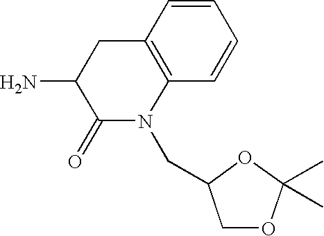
C1=CC2=C(C=C1)N(CC1COC(C)(C)O1)C(=O)C(N)C2
